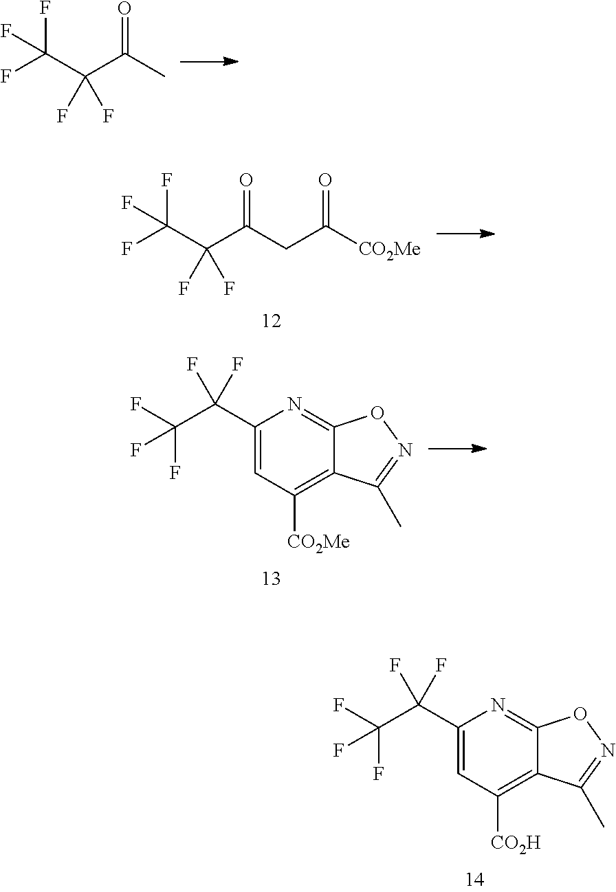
FC(C(C(C)=O)(F)F)(F)F.FC(C(C(CC([CO2Me])=O)=O)(F)F)(F)F.C1(C(C(F)(F)F)(F)F)=CC([CO2Me])=C2C(=N1)ON=C2C.C1(C(C(F)(F)F)(F)F)=CC([CO2H])=C2C(=N1)ON=C2C
